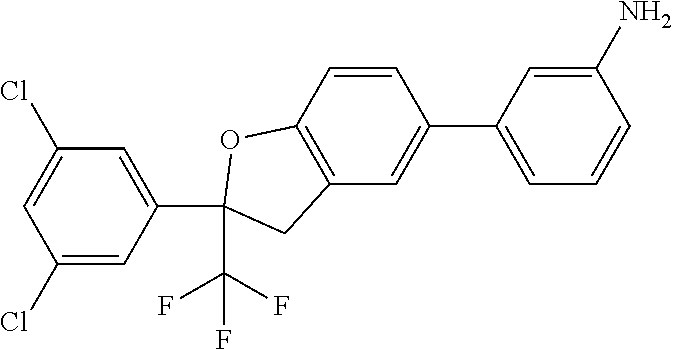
C1=CC2=C(C=C1C1=CC=CC(N)=C1)CC(C(F)(F)F)(C1=CC(Cl)=CC(Cl)=C1)O2
